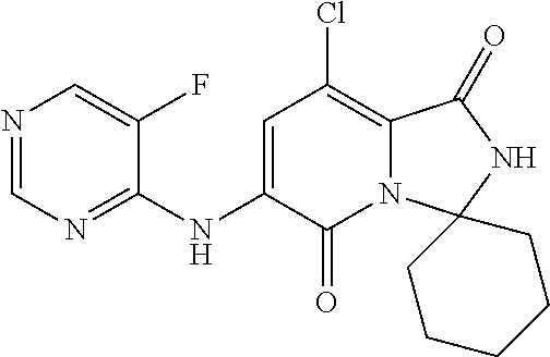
N1=CN=C(NC2=CC(Cl)=C3N(C2=O)C2(NC3=O)CCCCC2)C(F)=C1
